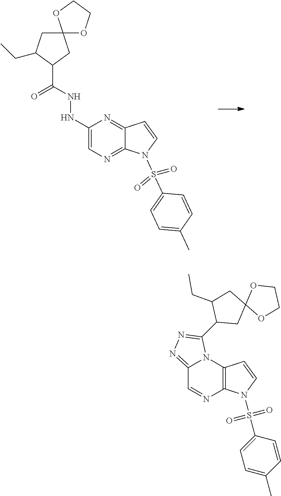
C1C(CC)C(C(NNC2=CN=C3C(=N2)C=CN3S(C2=CC=C(C)C=C2)(=O)=O)=O)CC12OCCO2.C12=NN=C(C3CC4(CC3CC)OCCO4)N1C1=C(N=C2)N(S(C2=CC=C(C)C=C2)(=O)=O)C=C1
